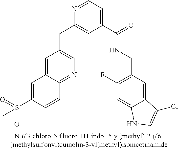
C1=C2C(=NC=C1CC1=CC(C(=O)NCC3=C(F)C=C4C(=C3)C(Cl)=CN4)=CC=N1)C=CC(S(=O)(=O)C)=C2
